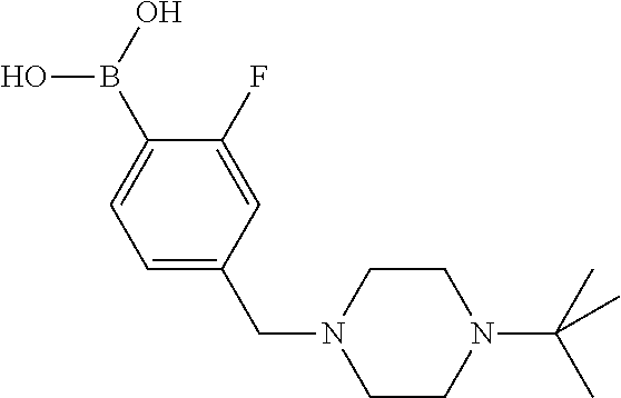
B(C1=CC=C(CN2CCN(C(C)(C)C)CC2)C=C1F)(O)O
